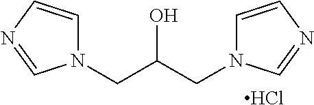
N1(CC(CN2C=CN=C2)O)C=CN=C1.Cl
